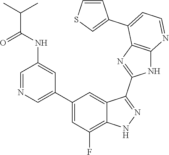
C1=NC=C(C2=CC(F)=C3C(=C2)C(C2=NC4=C(N2)N=CC=C4C2=CSC=C2)=NN3)C=C1NC(C(C)C)=O
